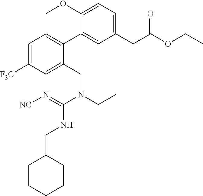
C1(CC(=O)OCC)=CC=C(OC)C(C2=CC=C([F3C])C=C2CN(CC)C(=N[NC])NCC2CCCCC2)=C1
